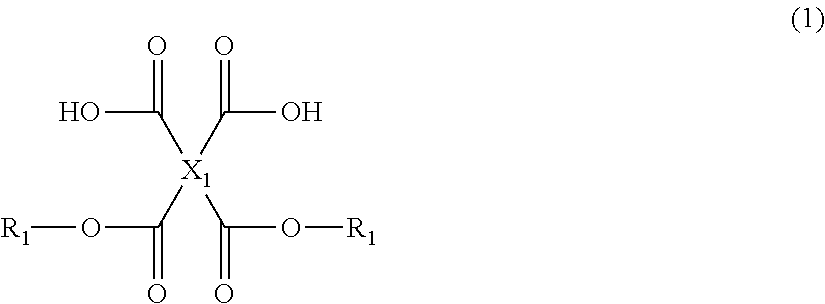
O(C([X1](C(O)=O)(C(O[R1])=O)C(O)=O)=O)[R1]
